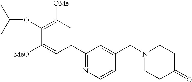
C1(C2=CC([OMe])=C(OC(C)C)C([MeO])=C2)=NC=CC(CN2CCC(=O)CC2)=C1
